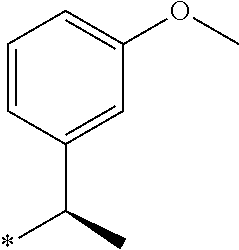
C1=CC(C(C)*)=CC(OC)=C1
